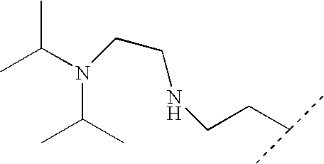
CC(N(C(C)C)CCNCCC(C)C)C
